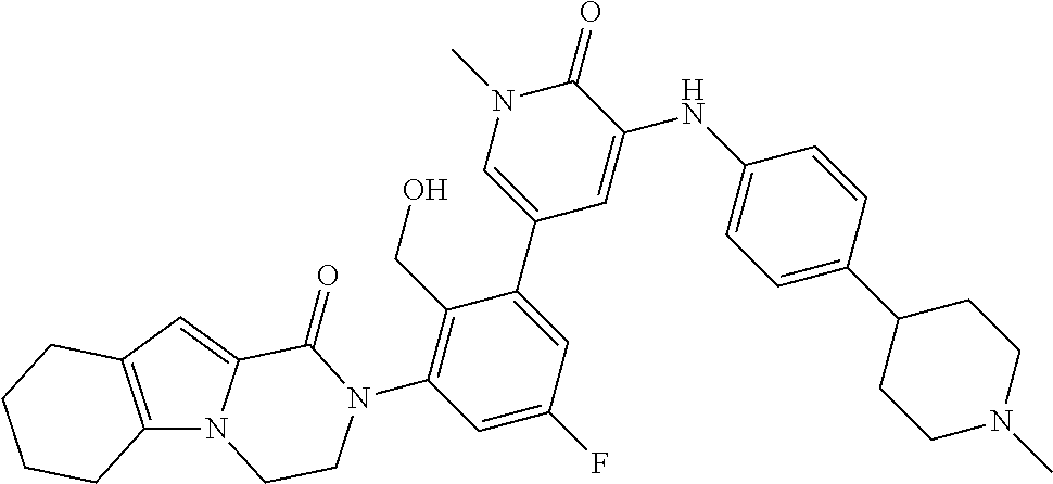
C12=C(C=C3N1CCN(C1=C(CO)C(C4=CN(C)C(=O)C(NC5=CC=C(C6CCN(C)CC6)C=C5)=C4)=CC(F)=C1)C3=O)CCCC2
